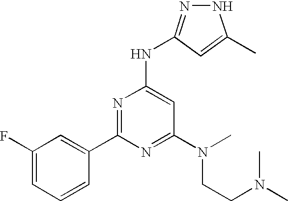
N1N=C(NC2=CC(N(CCN(C)C)C)=NC(C3=CC(F)=CC=C3)=N2)C=C1C
